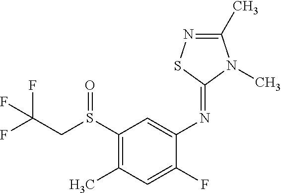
FC(CS(C1=C(C)C=C(F)C(N=C2SN=C(C)N2C)=C1)=O)(F)F
